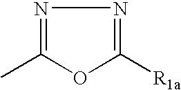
N1=C(C)OC([R1a])=N1
